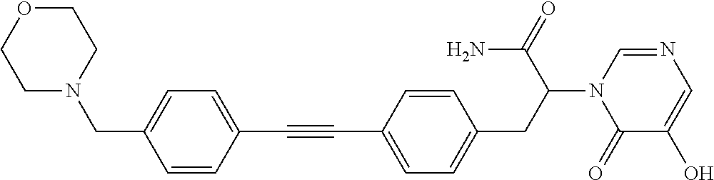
C1(C#CC2=CC=C(CC(C(N)=O)N3C(=O)C(O)=CN=C3)C=C2)=CC=C(CN2CCOCC2)C=C1
